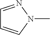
C1=NN(C)C=C1
